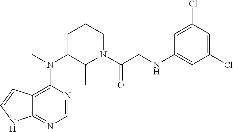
C12=C(N(C3C(C)N(C(CNC4=CC(Cl)=CC(Cl)=C4)=O)CCC3)C)N=CN=C1NC=C2
